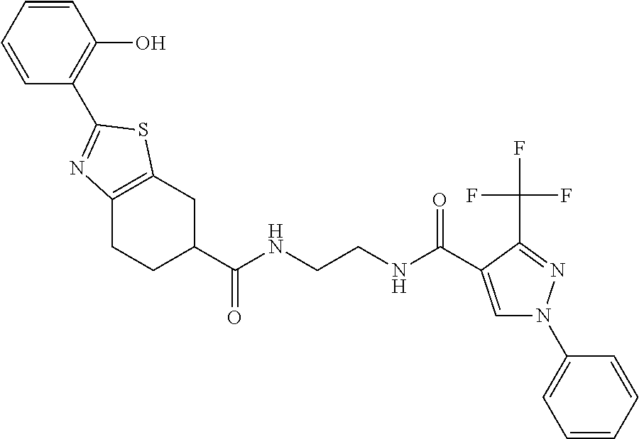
C1=CC=CC(C2=NC3=C(CC(C(NCCNC(=O)C4=CN(C5=CC=CC=C5)N=C4C(F)(F)F)=O)CC3)S2)=C1O
